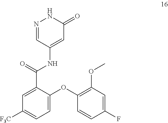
C1=C(C(=O)NC2=CC(=O)NN=C2)C(OC2=C(OC)C=C(F)C=C2)=CC=C1[F3C]
